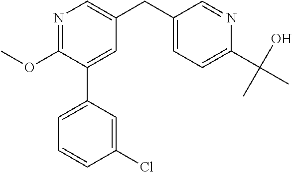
N1=C(OC)C(C2=CC=CC(Cl)=C2)=CC(CC2=CC=C(C(C)(O)C)N=C2)=C1
